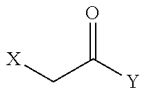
[X]CC([Y])=O
